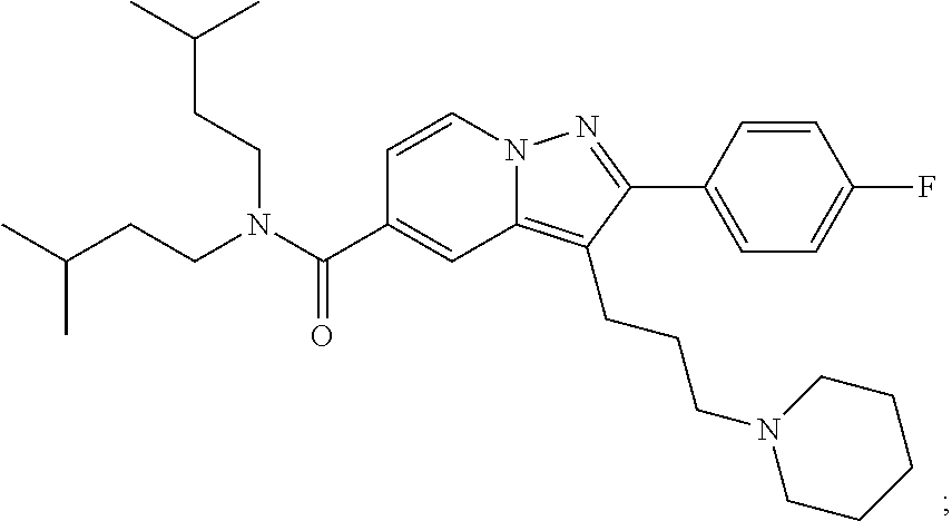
N12C(=C(CCCN3CCCCC3)C(C3=CC=C(F)C=C3)=N1)C=C(C(N(CCC(C)C)CCC(C)C)=O)C=C2
